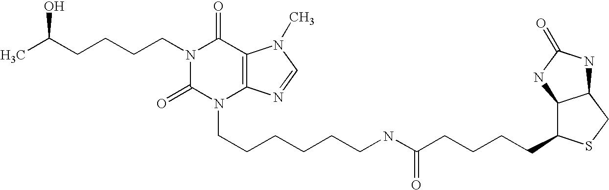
N1(CCCCC(C)O)C(=O)N(CCCCCCNC(CCCCC2C3C(NC(=O)N3)CS2)=O)C2=C(C1=O)N(C)C=N2
